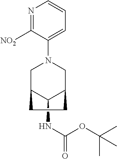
[NO2]C1=NC=CC=C1N1CC2C(NC(=O)OC(C)(C)C)C(C1)CC2
